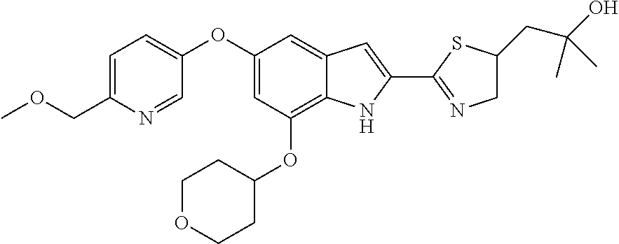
C1=C(COC)N=CC(OC2=CC(OC3CCOCC3)=C3C(=C2)C=C(C2=NCC(CC(O)(C)C)S2)N3)=C1
